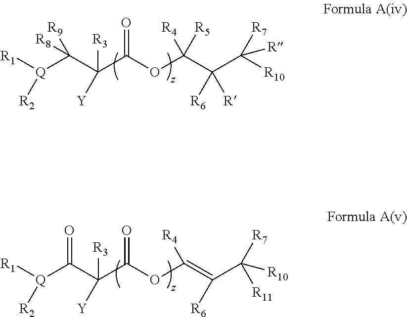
[Q](C([R9])([R8])C(C(OC(C(C([R])([R7])[R10])([R6])[R])([R4])[R5])=O)([R3])[Y])([R1])[R2].[Q](C(=O)C(C(OC(=C(C([R10])([R7])[R11])[R6])[R4])=O)([R3])[Y])([R1])[R2]
